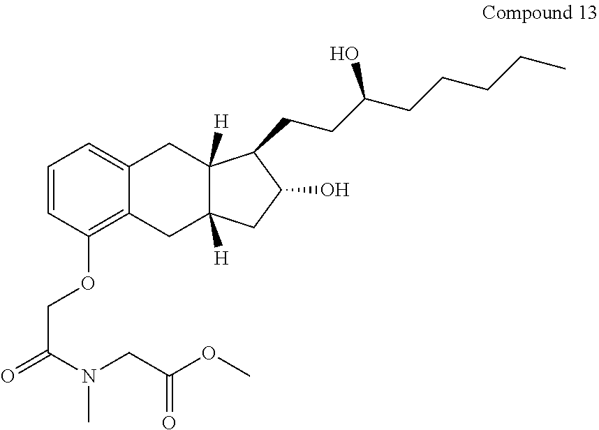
C1=CC(OCC(=O)N(CC(OC)=O)C)=C2C(=C1)CC1([H])C([H])(C2)CC(O)C1CCC(CCCCC)O
